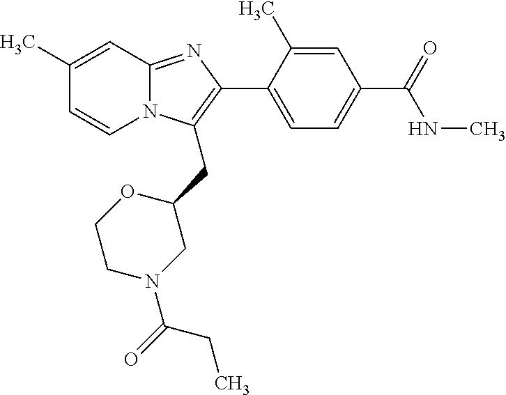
C1(C)=CC2=NC(C3=CC=C(C(=O)NC)C=C3C)=C(CC3CN(C(CC)=O)CCO3)N2C=C1
